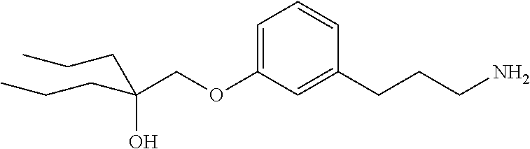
C(COC1=CC=CC(CCCN)=C1)(O)(CCC)CCC
